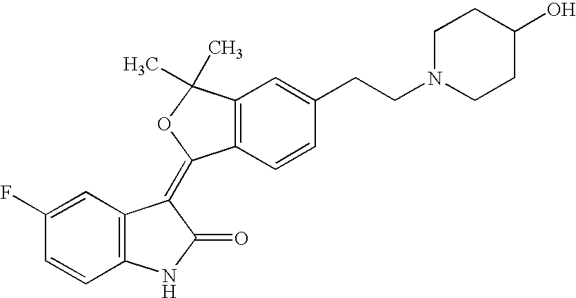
C1=C(F)C=CC2=C1C(=C1C3=C(C(C)(C)O1)C=C(CCN1CCC(O)CC1)C=C3)C(=O)N2
